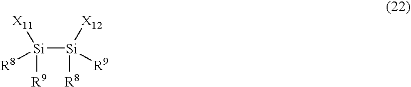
[Si]([Si]([X12])([R9])[R8])([R8])([X11])[R9]
